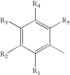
C1([R3])=C([R2])C([R1])=C(C)C([R5])=C1[R4]
